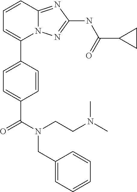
C1=CC2=NC(NC(C3CC3)=O)=NN2C(C2=CC=C(C(N(CCN(C)C)CC3=CC=CC=C3)=O)C=C2)=C1
